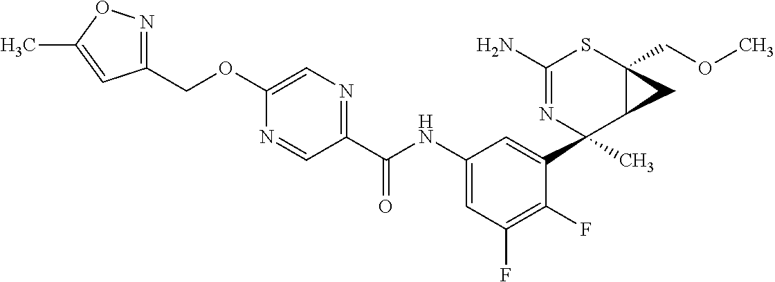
N1=CC(C(NC2=CC(F)=C(F)C(C3(C)C4C(COC)(SC(N)=N3)C4)=C2)=O)=NC=C1OCC1=NOC(C)=C1
